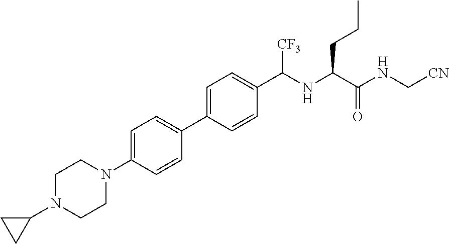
C1=C(N2CCN(C3CC3)CC2)C=CC(C2=CC=C(C(NC(C(NC[CN])=O)CCC)[CF3])C=C2)=C1
